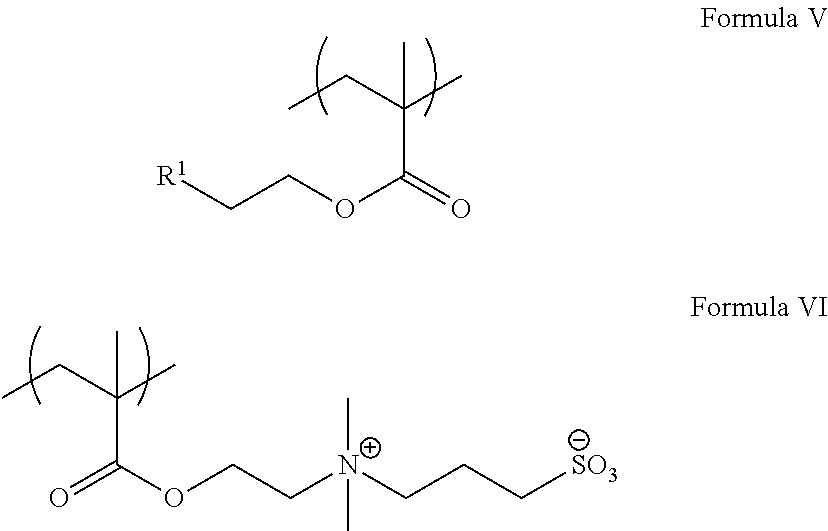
[R1]CCOC(=O)C(CC)(C)C.O=C(OCC[N+](C)(C)CCC[SO3])C(CC)(C)C
